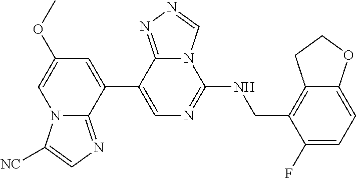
C1(C2=CC(OC)=CN3C2=NC=C3[NC])=CN=C(NCC2=C3C(=CC=C2F)OCC3)N2C1=NN=C2
